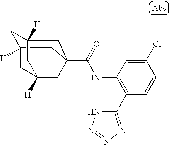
C12([H])CC3([H])CC(C(=O)NC4=C(C5=NN=NN5)C=CC(Cl)=C4)(C1)CC([H])(C2)C3
